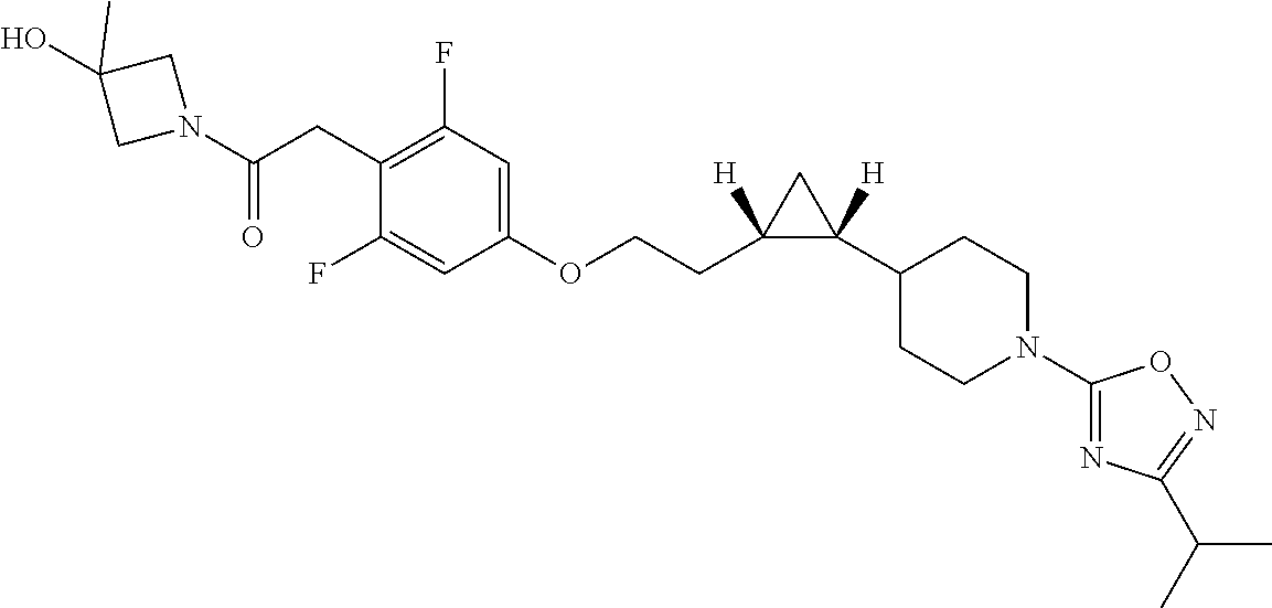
C1(F)=CC(OCCC2([H])C(C3CCN(C4=NC(C(C)C)=NO4)CC3)([H])C2)=CC(F)=C1CC(N1CC(O)(C)C1)=O
